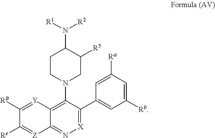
C1(N2CC([R5])C(N([R2])[R1])CC2)=C2C(=N[X]=C1C1=CC([Rb])=CC([Ra])=C1)[Z]=C([Re])C([RB])=[Y]2
